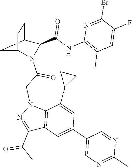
C1(C(=O)C)=NN(CC(=O)N2C3CC(CC3)C2C(NC2=C(C)C=C(F)C(Br)=N2)=O)C2=C1C=C(C1=CN=C(C)N=C1)C=C2C1CC1
